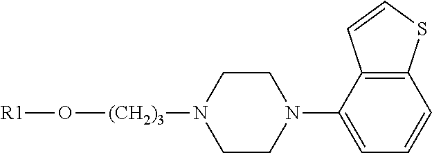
C1CN(C2=CC=CC3=C2C=CS3)CCN1[(CH2)3]O[R1]
